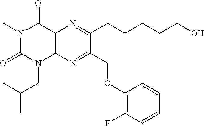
C12=C(N=C(COC3=C(F)C=CC=C3)C(CCCCCO)=N1)N(CC(C)C)C(=O)N(C)C2=O
